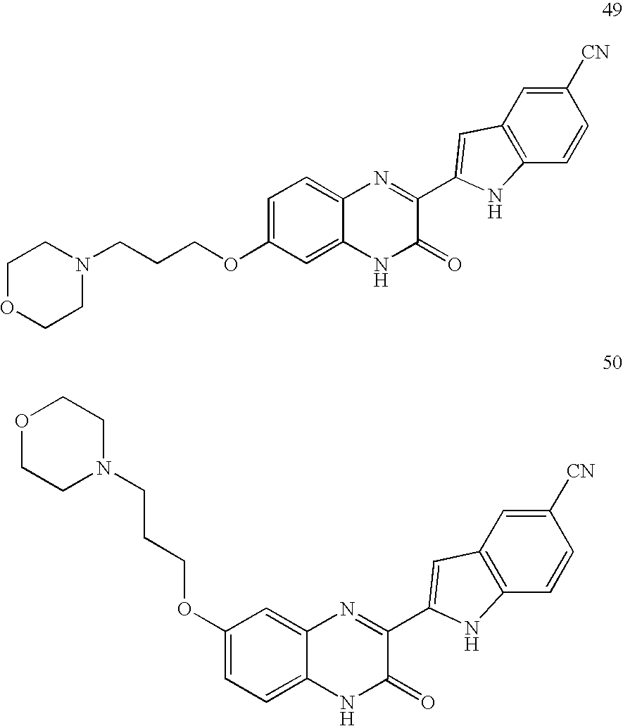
C1OCCN(CCCOC2=CC=C3C(=C2)NC(=O)C(C2=CC4=C(C=CC([CN])=C4)N2)=N3)C1.C1=C(OCCCN2CCOCC2)C=C2C(=C1)NC(=O)C(C1=CC3=C(C=CC([CN])=C3)N1)=N2
